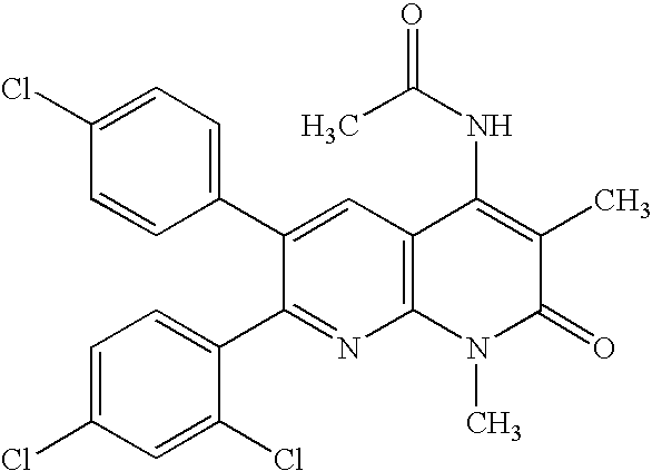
C1=CC(C2=CC3=C(N=C2C2=CC=C(Cl)C=C2Cl)N(C)C(=O)C(C)=C3NC(C)=O)=CC=C1Cl
